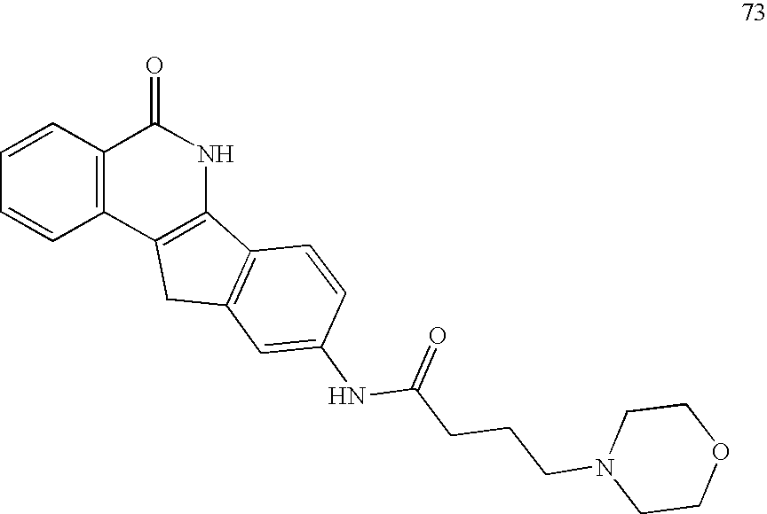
C1=CC2=C(C=C1)C1=C(NC2=O)C2=C(C1)C=C(NC(CCCN1CCOCC1)=O)C=C2
